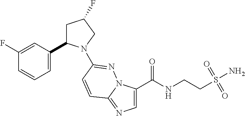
C1=C(C2CC(F)CN2C2=NN3C(C(NCCS(N)(=O)=O)=O)=CN=C3C=C2)C=C(F)C=C1
